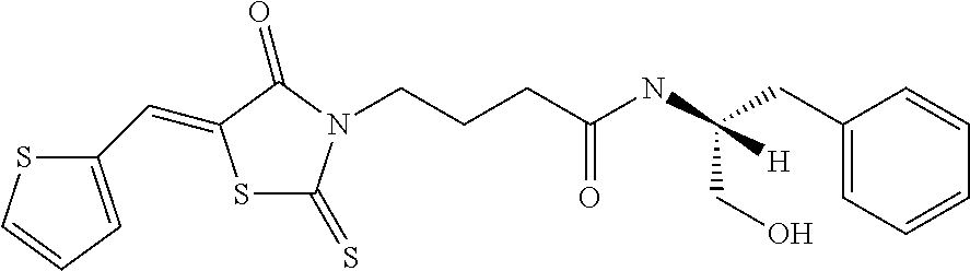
C1(C=C2SC(=S)N(CCCC(NC([H])(CC3=CC=CC=C3)CO)=O)C2=O)=CC=CS1
